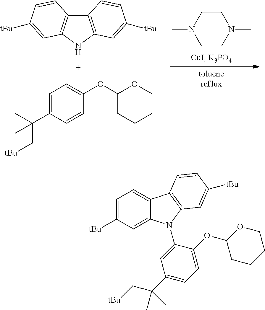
C12=C(NC3=C1C=CC([tBu])=C3)C=C([tBu])C=C2.C1=C(C(C)(C[tBu])C)C=CC(OC2CCCCO2)=C1.C(CN(C)C)N(C)C.C1=C(N2C3=CC([tBu])=CC=C3C3=C2C=C([tBu])C=C3)C(OC2CCCCO2)=CC=C1C(C)(C[tBu])C
